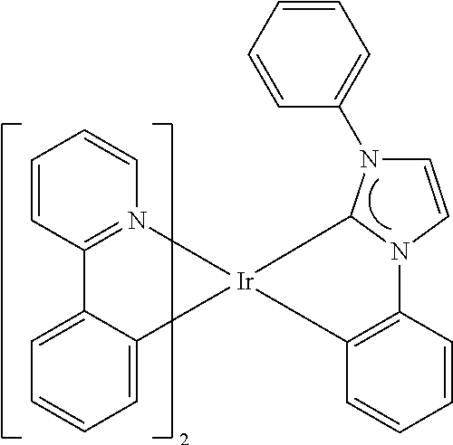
C1=CN2C(N1C1=CC=CC=C1)[Ir]1(C3=C2C=CC=C3)N2=C(C=CC=C2)C2=CC=CC=C21
